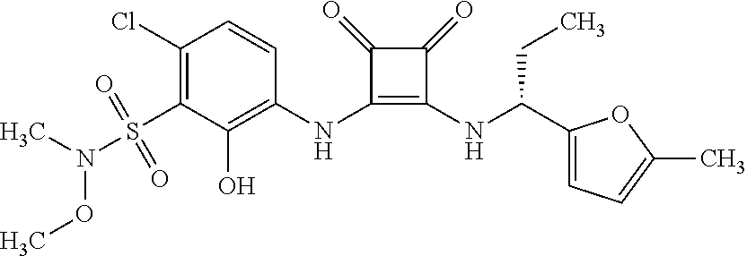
C1(Cl)=C(S(N(C)OC)(=O)=O)C(O)=C(NC2=C(NC(C3=CC=C(C)O3)CC)C(=O)C2=O)C=C1
